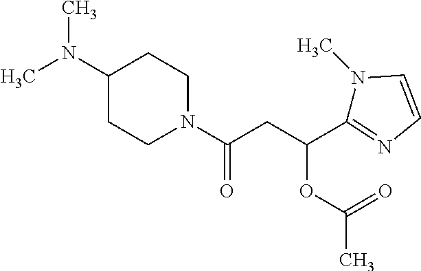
C1(N(C)C)CCN(C(CC(C2=NC=CN2C)OC(=O)C)=O)CC1
